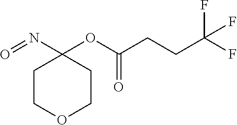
O1CCC(N=O)(OC(CCC(F)(F)F)=O)CC1
